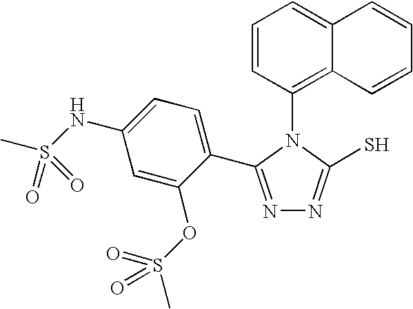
N1=C(C2=CC=C(NS(C)(=O)=O)C=C2OS(C)(=O)=O)N(C2=C3C(=CC=C2)C=CC=C3)C(S)=N1
